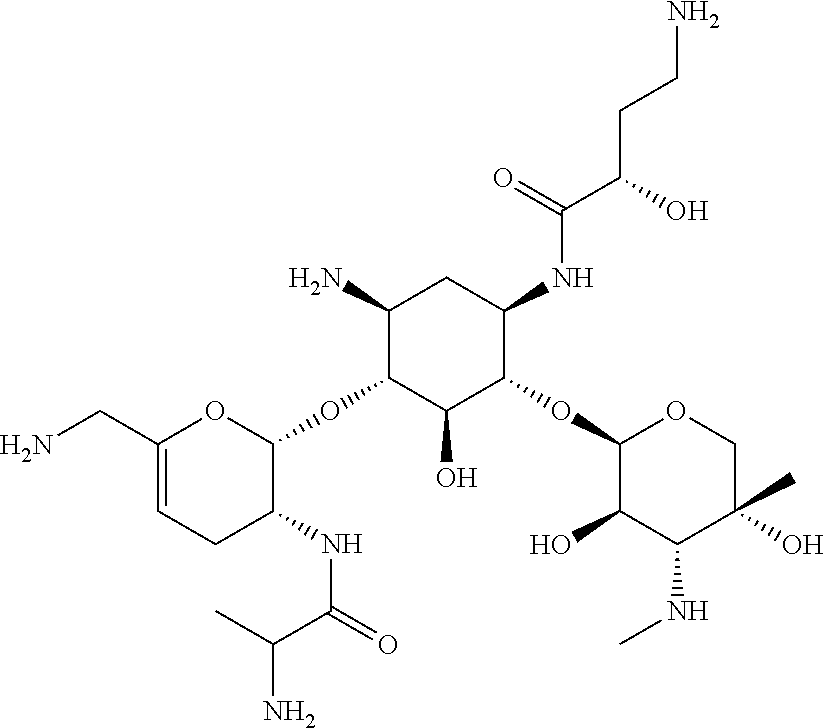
NCC1=CCC(NC(=O)C(C)N)C(OC2C(O)C(OC3C(O)C(NC)C(C)(O)CO3)C(NC(C(O)CCN)=O)CC2N)O1
